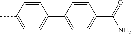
C1=CC(C)=CC=C1C1=CC=C(C(=O)N)C=C1
